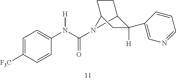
C12N(C(N(C3=CC=C([F3C])C=C3)[H])=O)C(CC1)CC2(C1=CN=CC=C1)[H]
